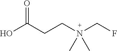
OC(CCN(CF)(C)C)=O
